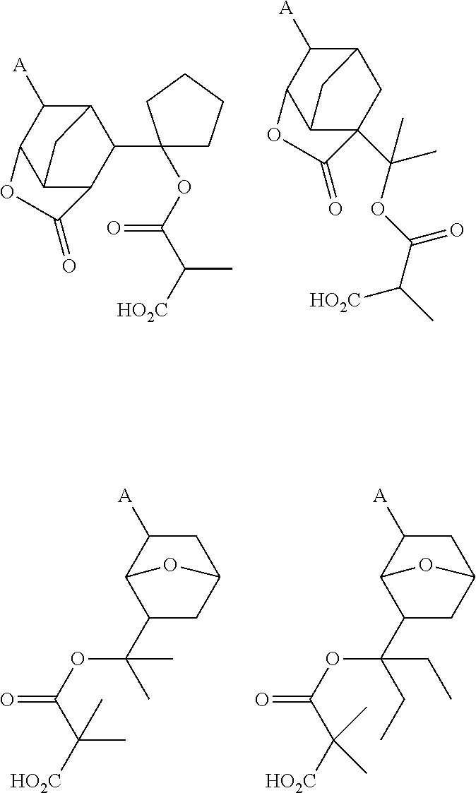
C1([A])C2C(C3(OC(C([HO2C])C)=O)CCCC3)C3C(C1OC3=O)C2.C1([A])C2CC3(C(C)(OC(C([HO2C])C)=O)C)C(C1OC3=O)C2.C1C([A])C2C(C(OC(C([HO2C])(C)C)=O)(C)C)CC1O2.C1C([A])C2C(C(OC(C([HO2C])(C)C)=O)(CC)CC)CC1O2
